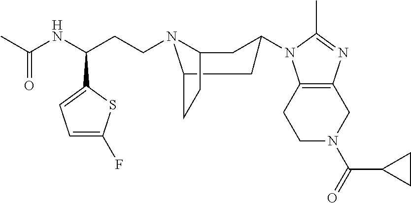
C1N(C(C2CC2)=O)CC2=C(C1)N(C1CC3N(CCC(C4=CC=C(F)S4)NC(C)=O)C(CC3)C1)C(C)=N2
